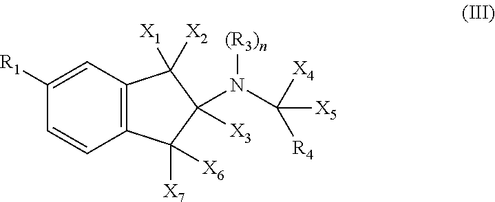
C12=C(C=C([R1])C=C1)C([X1])([X2])C(N(C([R4])([X5])[X4])[(R3)n])([X3])C2([X6])[X7]
